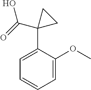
C1=C(OC)C(C2(C(O)=O)CC2)=CC=C1
